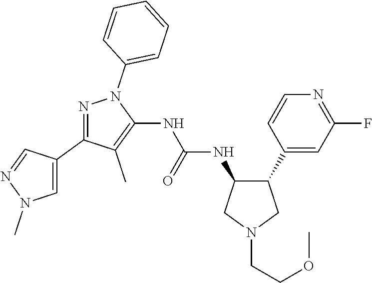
C1(C2C(NC(NC3=C(C)C(C4=CN(C)N=C4)=NN3C3=CC=CC=C3)=O)CN(CCOC)C2)=CC(F)=NC=C1
